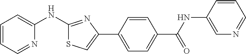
C1=CC=NC(NC2=NC(C3=CC=C(C(=O)NC4=CN=CC=C4)C=C3)=CS2)=C1
